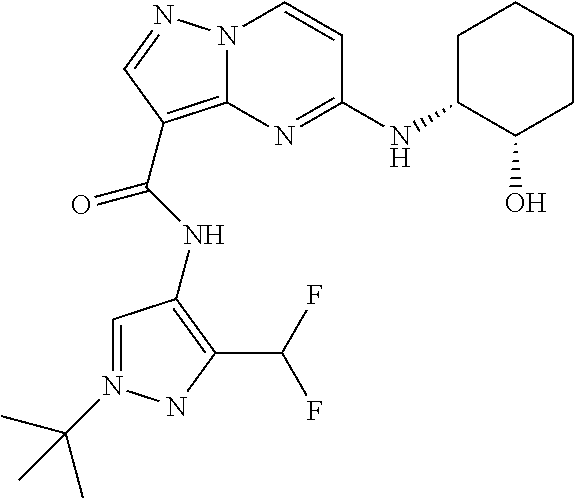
N(C(=O)C1=C2N(N=C1)C=CC(NC1C(O)CCCC1)=N2)C1=C(C(F)F)NN(C(C)(C)C)=C1
